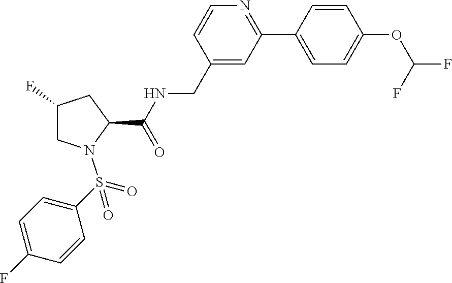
C(C1=CC(C2=CC=C(OC(F)F)C=C2)=NC=C1)NC(C1CC(F)CN1S(=O)(=O)C1=CC=C(F)C=C1)=O
